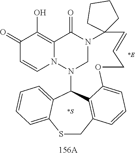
C1(=O)C=CN2C(=C1O)C(=O)N1CN2C2C3=CC=CC=C3SCC3=C2C(=CC=C3)OCC=CC12CCCC2.[*S].[*E]
